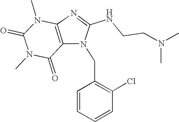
C1(=O)N(C)C(=O)C2=C(N1C)N=C(NCCN(C)C)N2CC1=C(Cl)C=CC=C1
